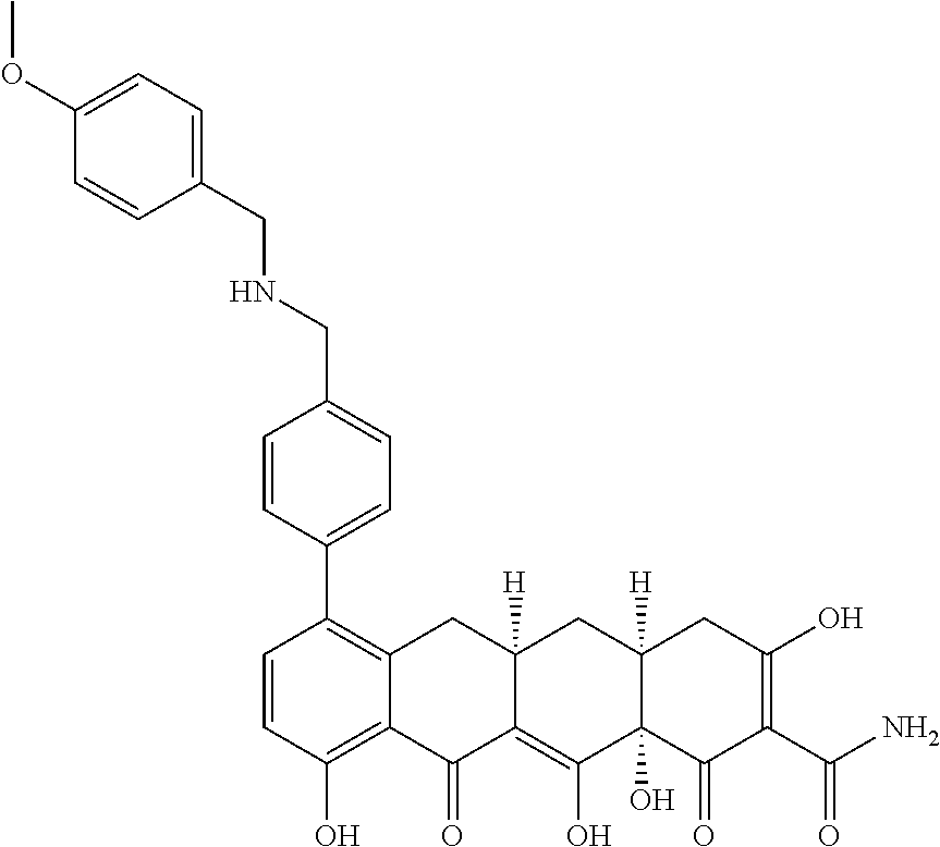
C1=CC(O)=C2C(=C1C1=CC=C(CNCC3=CC=C(OC)C=C3)C=C1)CC1([H])C(=C(O)C3(O)C([H])(C1)CC(O)=C(C(N)=O)C3=O)C2=O
